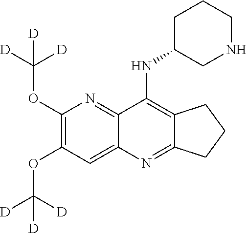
C1(OC([D])([D])[D])=C(OC([D])([D])[D])C=C2C(=N1)C(NC1CNCCC1)=C1C(=N2)CCC1
